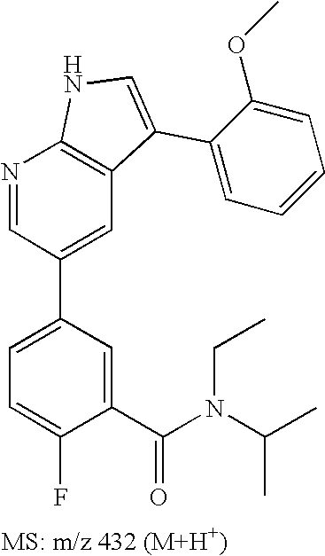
N1=CC(C2=CC=C(F)C(C(N(CC)C(C)C)=O)=C2)=CC2=C1NC=C2C1=CC=CC=C1OC
